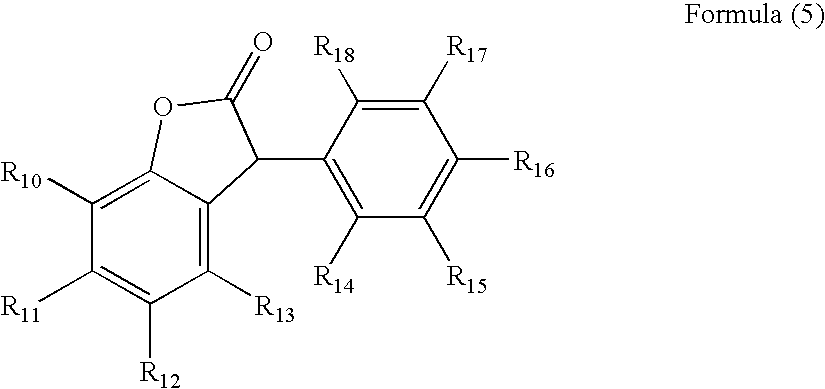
C1([R13])=C2C(=C([R10])C([R11])=C1[R12])OC(=O)C2C1=C([R14])C([R15])=C([R16])C([R17])=C1[R18]
